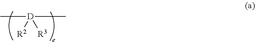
C[D](C)([R3])[R2]
